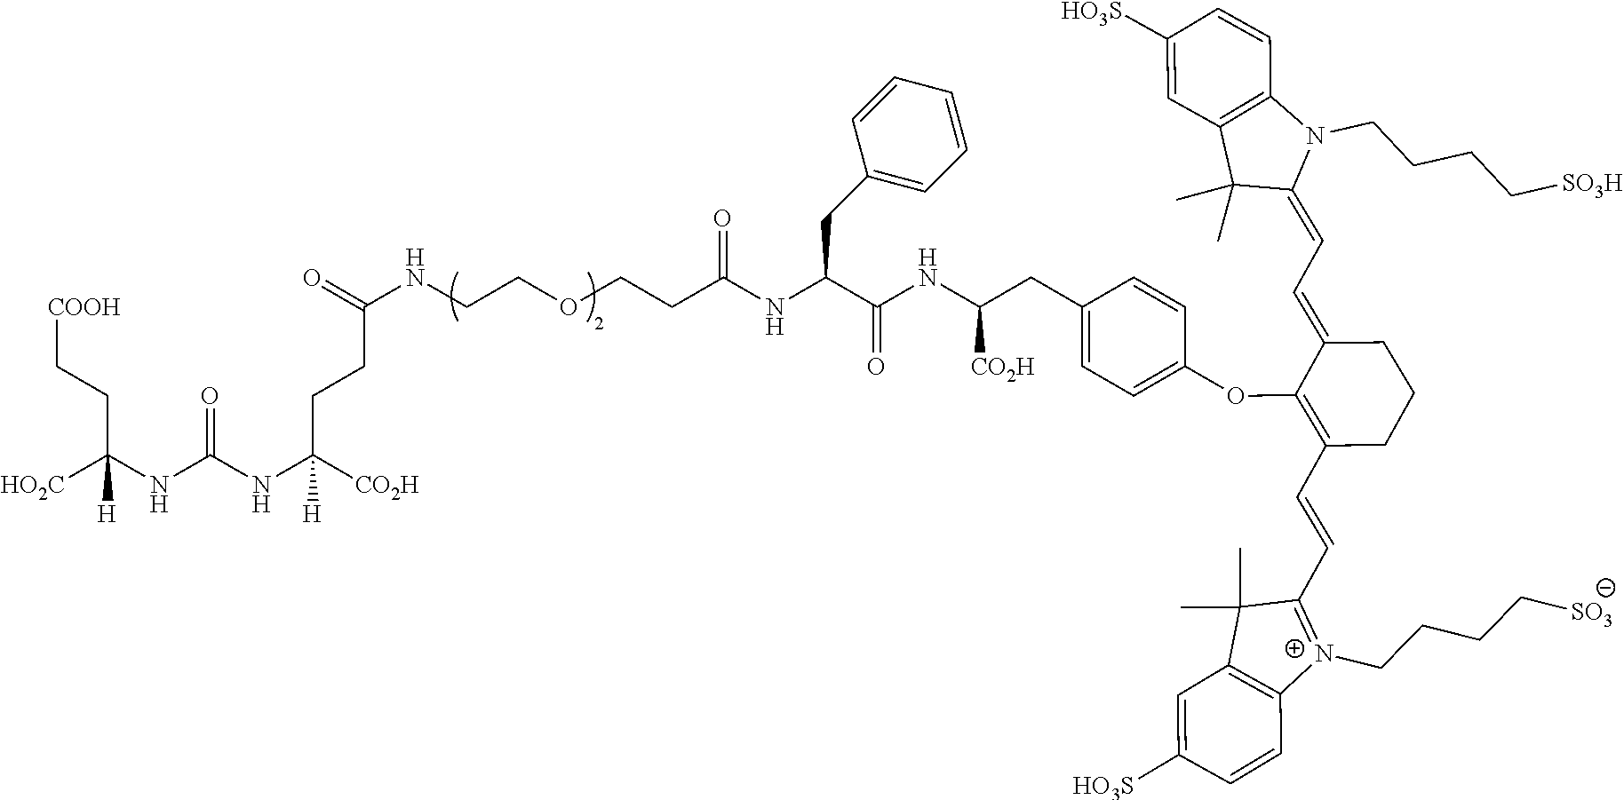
O=C(NCCOCCC(NC(C(NC(CC1=CC=C(OC2=C(C=CC3=[N+](CCCC[SO3])C4=C(C3(C)C)C=C([HO3S])C=C4)CCCC2=CC=C2N(CCCC[SO3H])C3=C(C2(C)C)C=C([HO3S])C=C3)C=C1)[CO2H])=O)CC1=CC=CC=C1)=O)CCC(NC(NC([HO2C])(CC[COOH])[H])=O)([CO2H])[H]
